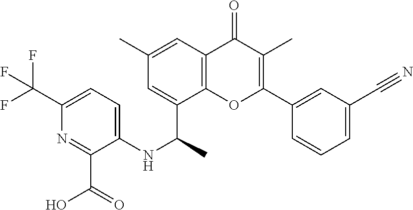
C1(C#N)=CC=CC(C2=C(C)C(=O)C3=C(O2)C(C(NC2=CC=C(C(F)(F)F)N=C2C(O)=O)C)=CC(C)=C3)=C1
